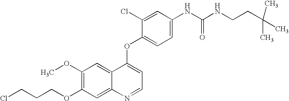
C1(OC)=C(OCCCCl)C=C2C(=C1)C(OC1=CC=C(NC(NCCC(C)(C)C)=O)C=C1Cl)=CC=N2
